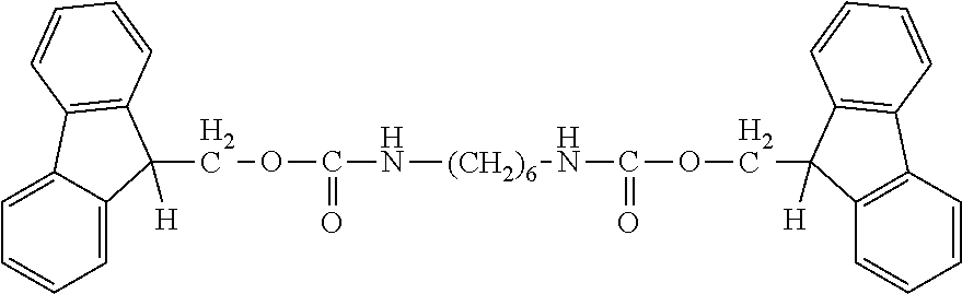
C(OC(N[(CH2)6]NC(OCC1([H])C2=C(C=CC=C2)C2=C1C=CC=C2)=O)=O)C1([H])C2=CC=CC=C2C2=C1C=CC=C2
